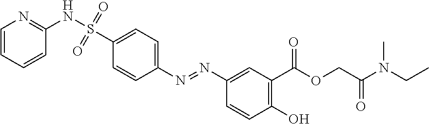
C1=CC=CC(NS(C2=CC=C(N=NC3=CC(C(OCC(=O)N(C)CC)=O)=C(O)C=C3)C=C2)(=O)=O)=N1
